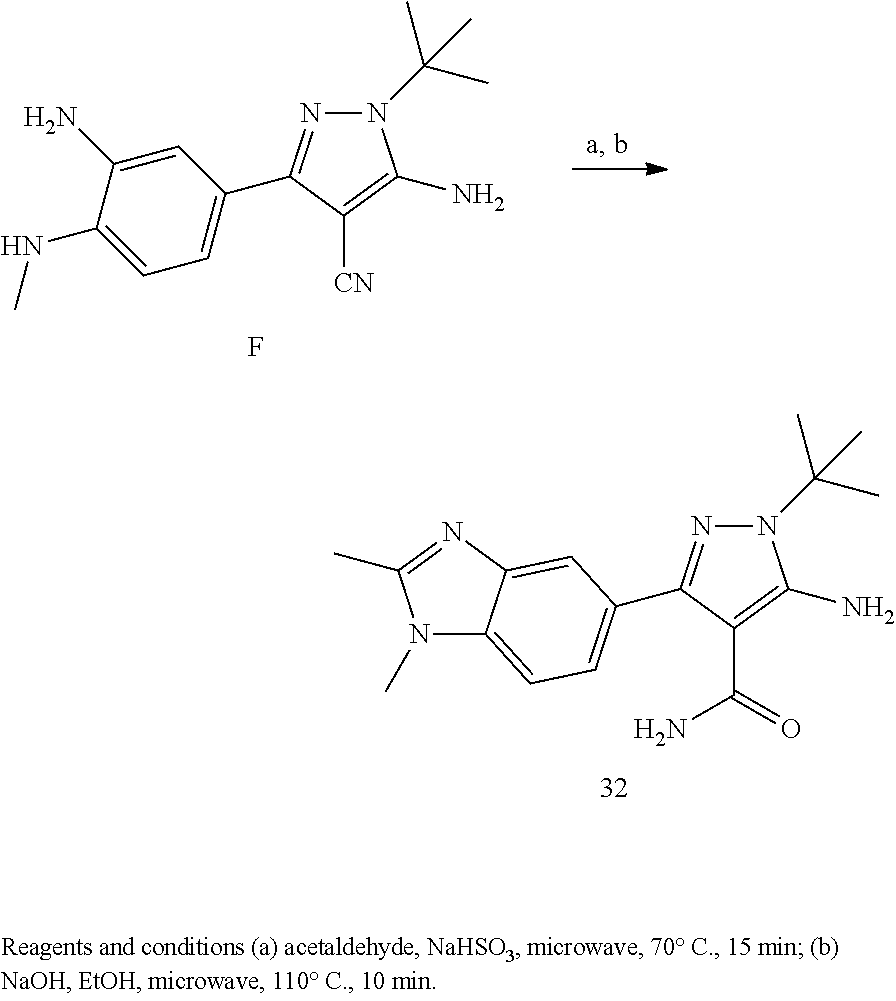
N1(C(C)(C)C)N=C(C2=CC=C(NC)C(N)=C2)C([CN])=C1N.F.N1(C(C)(C)C)N=C(C2=CC=C3N(C)C(C)=NC3=C2)C(C(=O)N)=C1N
